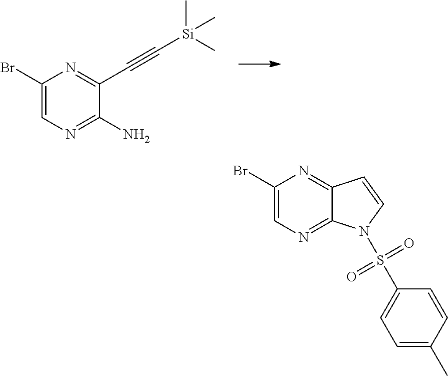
C1(Br)=CN=C(N)C(C#C[Si](C)(C)C)=N1.C1(Br)=CN=C2C(=N1)C=CN2S(C1=CC=C(C)C=C1)(=O)=O
